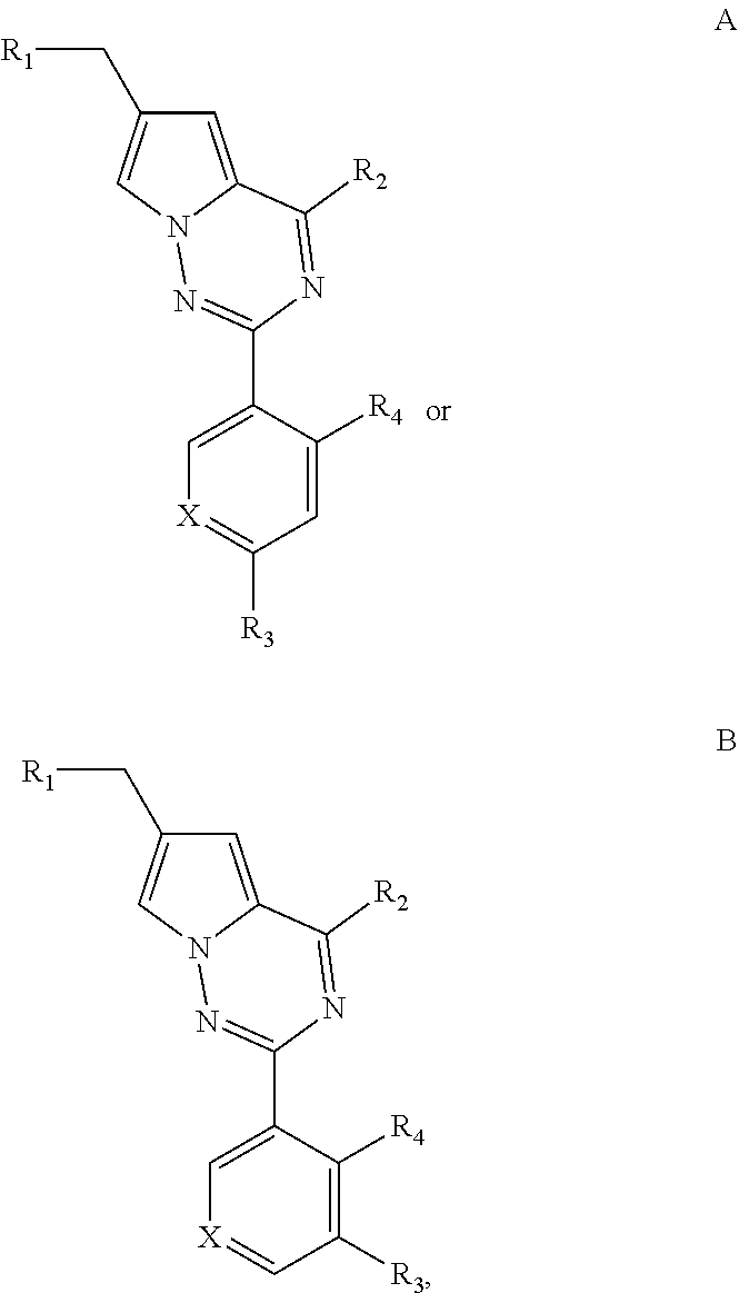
C1=C2N(C=C1C[R1])N=C(C1=C[X]=CC([R3])=C1[R4])N=C2[R2].C1=C2N(C=C1C[R1])N=C(C1=C[X]=C([R3])C=C1[R4])N=C2[R2]
